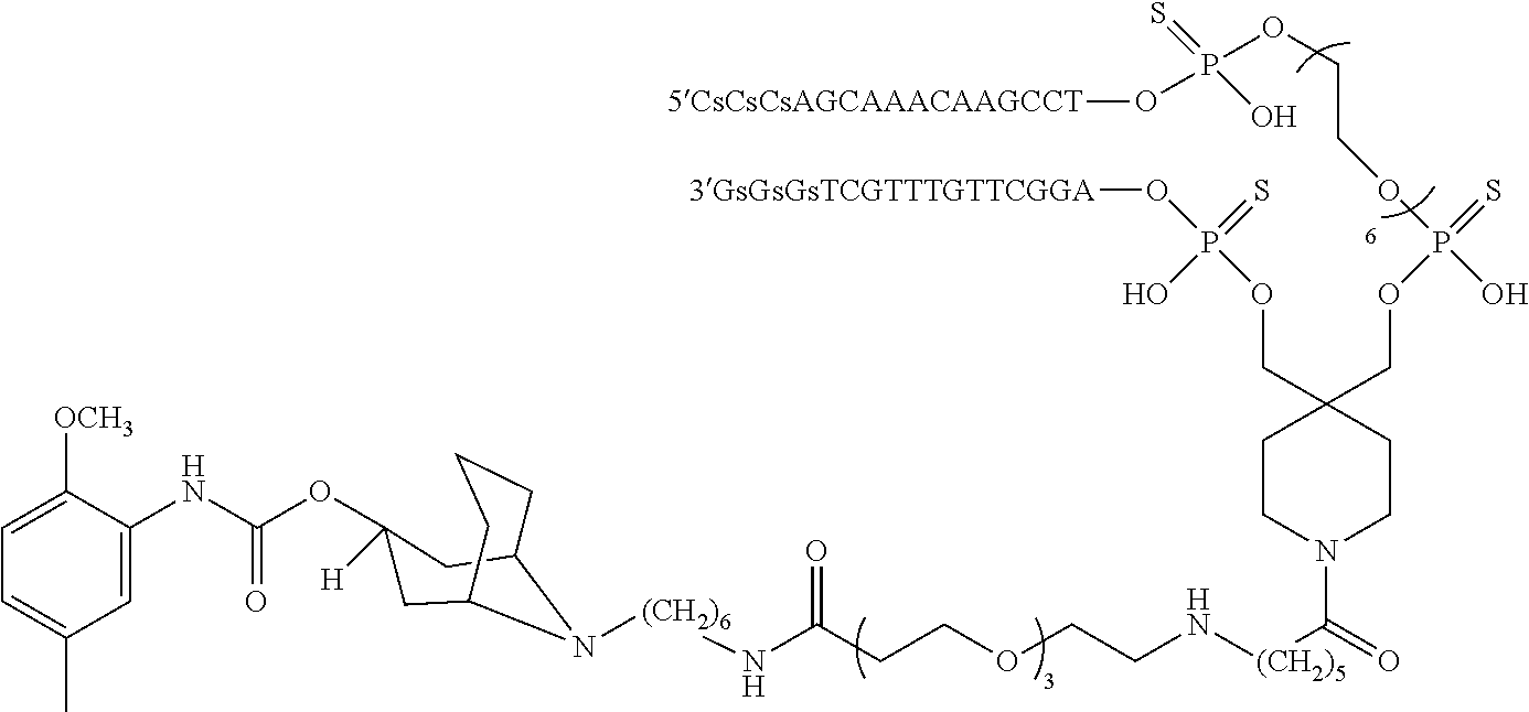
C1=C([OCH3])C(NC(OC2([H])CC3CCCC(C2)N3[(CH2)6]NC(CCOCCN[(CH2)5]C(N2CCC(COP(=S)(OCCOP(O[5CsCsCsAGCAAACAAGCCT])(=S)O)O)(COP(O)(=S)O[3GsGsGsTCGTTTGTTCGGA])CC2)=O)=O)=O)=CC(C)=C1
